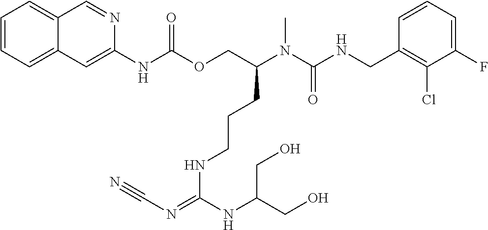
C1=CC(CNC(N(C(COC(NC2=CC3=CC=CC=C3C=N2)=O)CCCNC(=NC#N)NC(CO)CO)C)=O)=C(Cl)C(F)=C1
